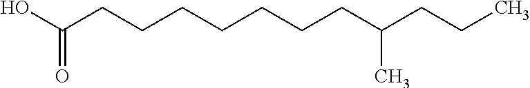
OC(CCCCCCCC(CCC)C)=O
